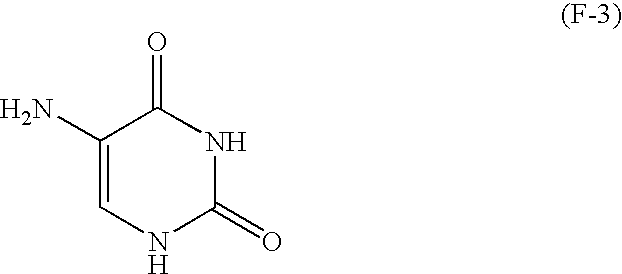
C1(N)=CNC(=O)NC1=O
